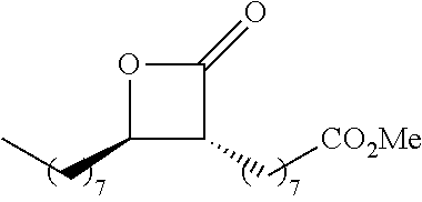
C1(CC)C(C[CO2Me])C(=O)O1
